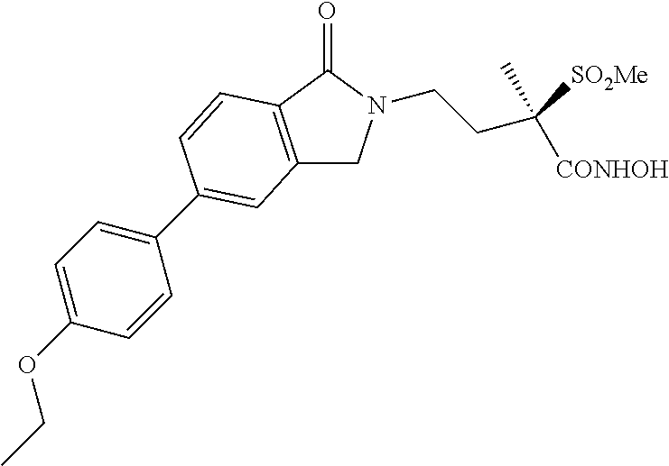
C12=C(C(=O)N(CCC([CONHOH])([SO2Me])C)C1)C=CC(C1=CC=C(OCC)C=C1)=C2
